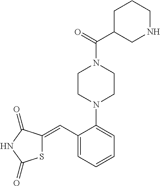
S1C(=CC2=CC=CC=C2N2CCN(C(=O)C3CNCCC3)CC2)C(=O)NC1=O
